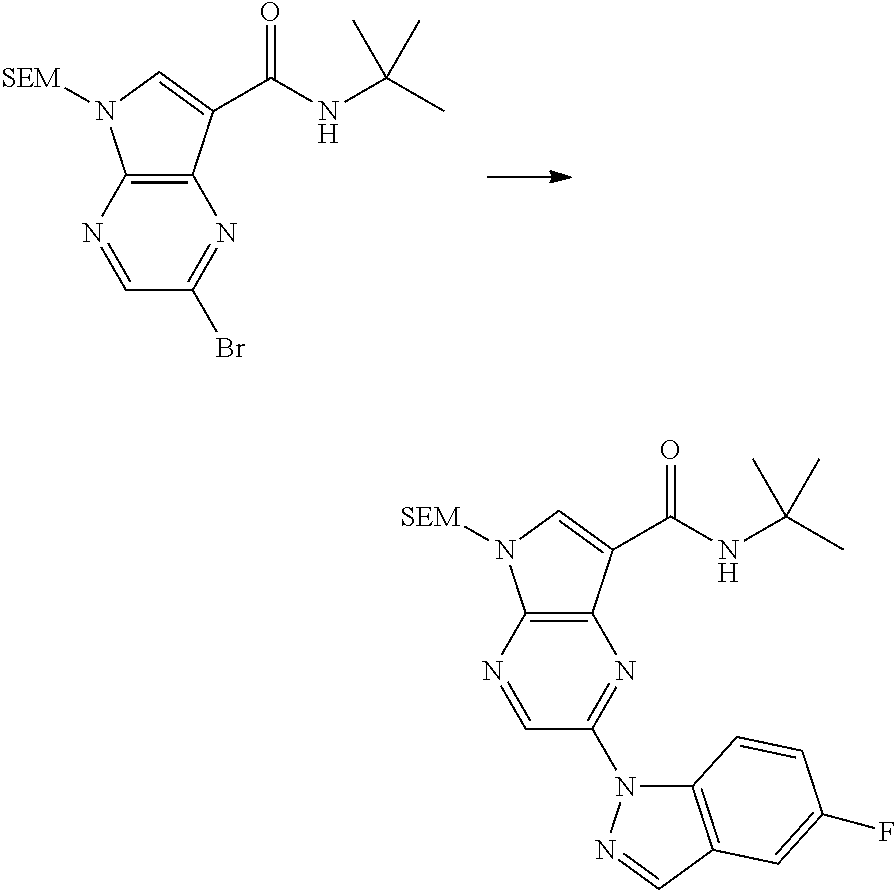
C1=NC2=C(N=C1Br)C(C(NC(C)(C)C)=O)=CN2[SEM].C1=NC2=C(N=C1N1C3=C(C=N1)C=C(F)C=C3)C(C(NC(C)(C)C)=O)=CN2[SEM]
